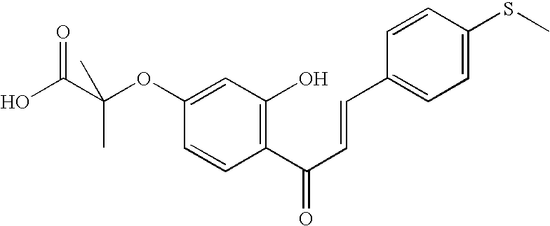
OC(C(OC1=CC(O)=C(C(C=CC2=CC=C(SC)C=C2)=O)C=C1)(C)C)=O
